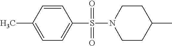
C1=C(C)C=CC(S(=O)(=O)N2CCC(C)CC2)=C1
